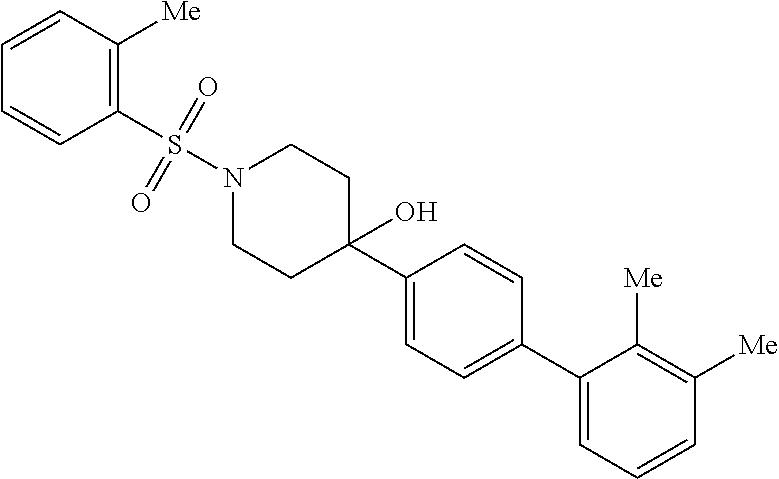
C1(S(N2CCC(C3=CC=C(C4=CC=CC([Me])=C4[Me])C=C3)(O)CC2)(=O)=O)=C([Me])C=CC=C1
